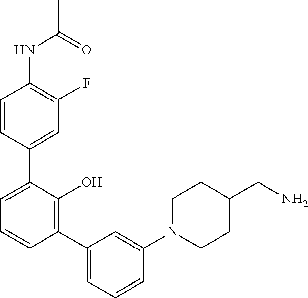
C1(NC(C)=O)=C(F)C=C(C2=CC=CC(C3=CC=CC(N4CCC(CN)CC4)=C3)=C2O)C=C1
